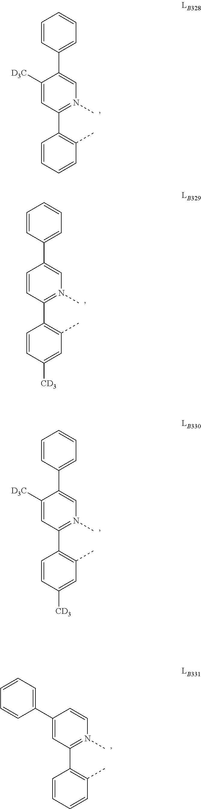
C1=CC=CC(C)=C1C1=N(C)C=C(C2=CC=CC=C2)C([D3C])=C1.C1=CC([CD3])=CC(C)=C1C1=N(C)C=C(C2=CC=CC=C2)C=C1.C1=CC([CD3])=CC(C)=C1C1=N(C)C=C(C2=CC=CC=C2)C([D3C])=C1.C1=CC=CC(C)=C1C1=N(C)C=CC(C2=CC=CC=C2)=C1
